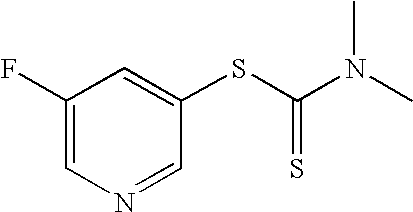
N(C(SC1=CC(F)=CN=C1)=S)(C)C
